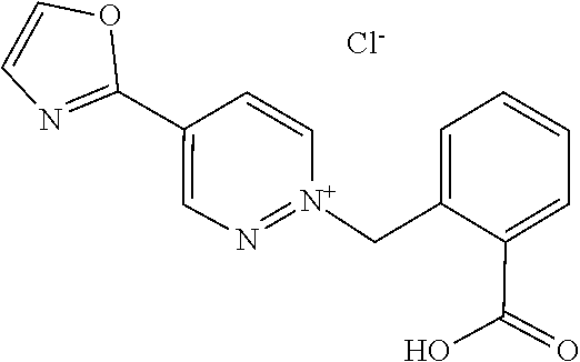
C1(C(O)=O)=CC=CC=C1C[N+]1=NC=C(C2=NC=CO2)C=C1.[Cl-]
